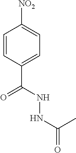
C1=CC(C(NNC(=O)C)=O)=CC=C1[NO2]
